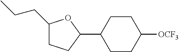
C1(CCC)CCC(C2CCC([OCF3])CC2)O1
